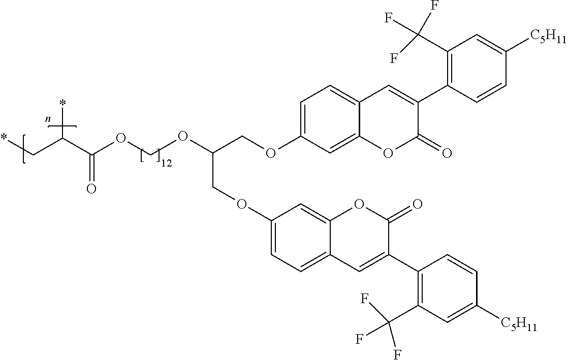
C1=C(OCC(COC2=CC=C3C(=C2)OC(=O)C(C2=C(C(F)(F)F)C=C([C5H11])C=C2)=C3)OCOC(C(C*)*)=O)C=C2C(=C1)C=C(C1=C(C(F)(F)F)C=C([C5H11])C=C1)C(=O)O2
